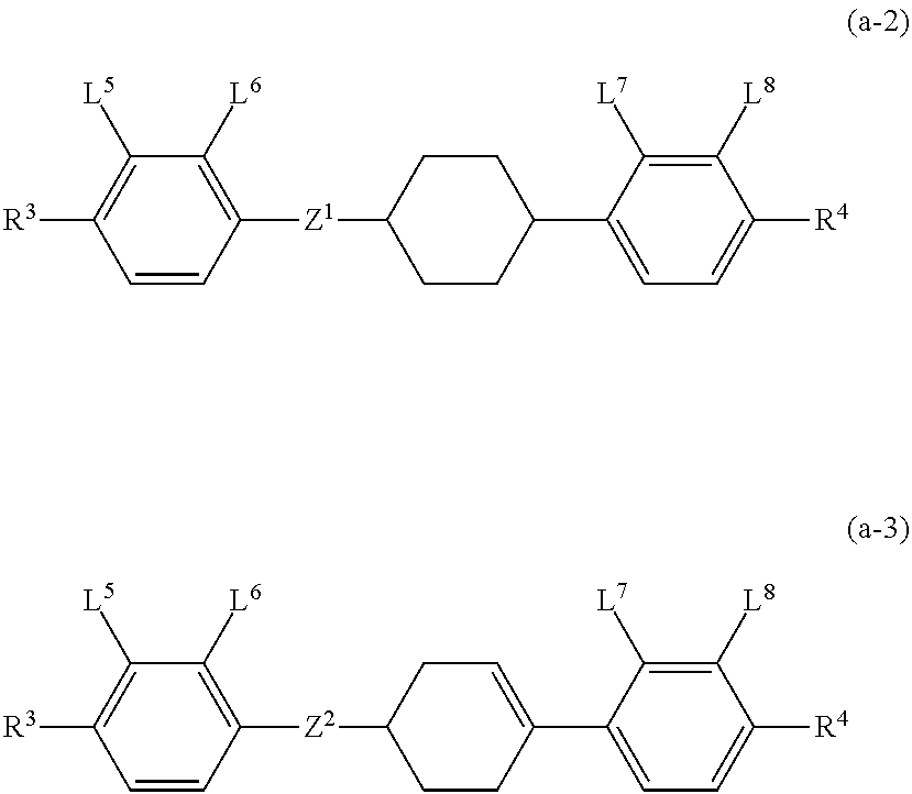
C1=CC([Z1]C2CCC(C3=CC=C([R4])C([L8])=C3[L7])CC2)=C([L6])C([L5])=C1[R3].C1=CC([Z2]C2CC=C(C3=CC=C([R4])C([L8])=C3[L7])CC2)=C([L6])C([L5])=C1[R3]
